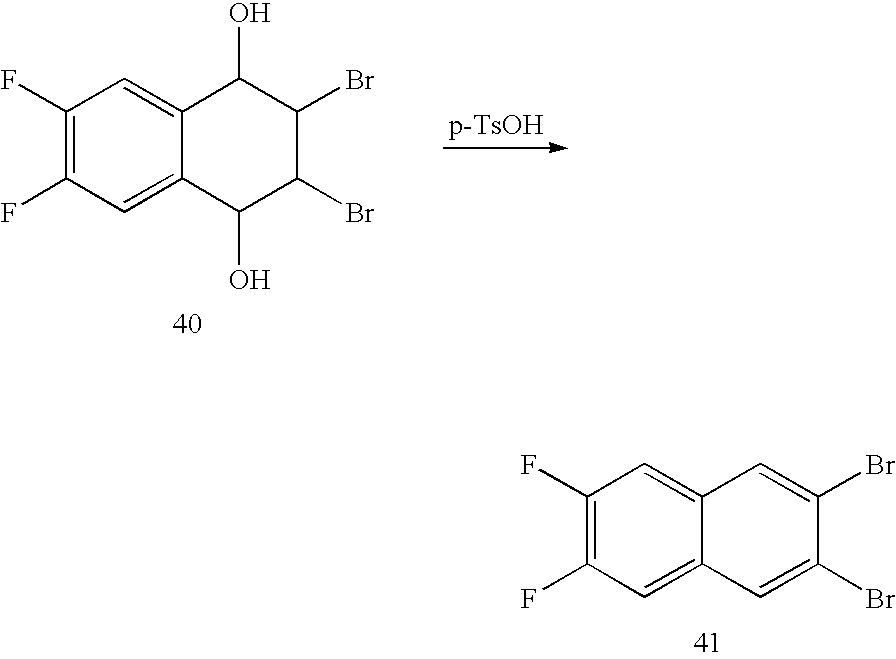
C1=C(Br)C(Br)=CC2=CC(F)=C(F)C=C12.C1(O)C(Br)C(Br)C(O)C2=CC(F)=C(F)C=C12
